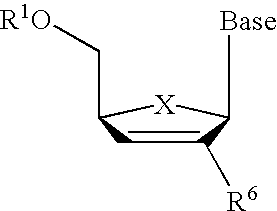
C1([R6])=CC(C[R1O])[X]C1[Base]
